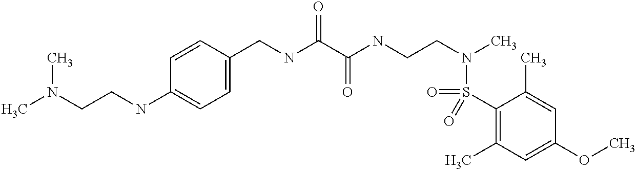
N(C1=CC=C(CNC(C(NCCN(C)S(C2=C(C)C=C(OC)C=C2C)(=O)=O)=O)=O)C=C1)CCN(C)C
